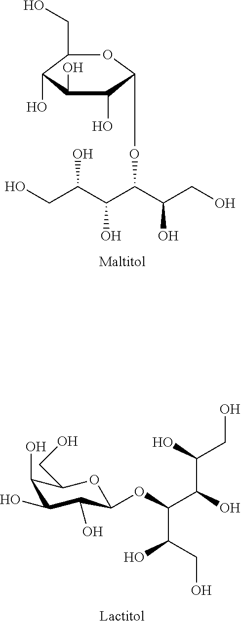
C1(O)C(O)C(O)C(OC(C(O)C(O)CO)C(CO)O)OC1CO.C1(CO)C(O)C(O)C(O)C(OC(C(C(CO)O)O)C(CO)O)O1
